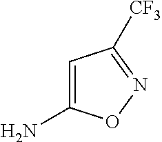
NC1=CC([CF3])=NO1
